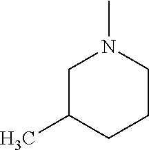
CN1CCCC(C)C1
